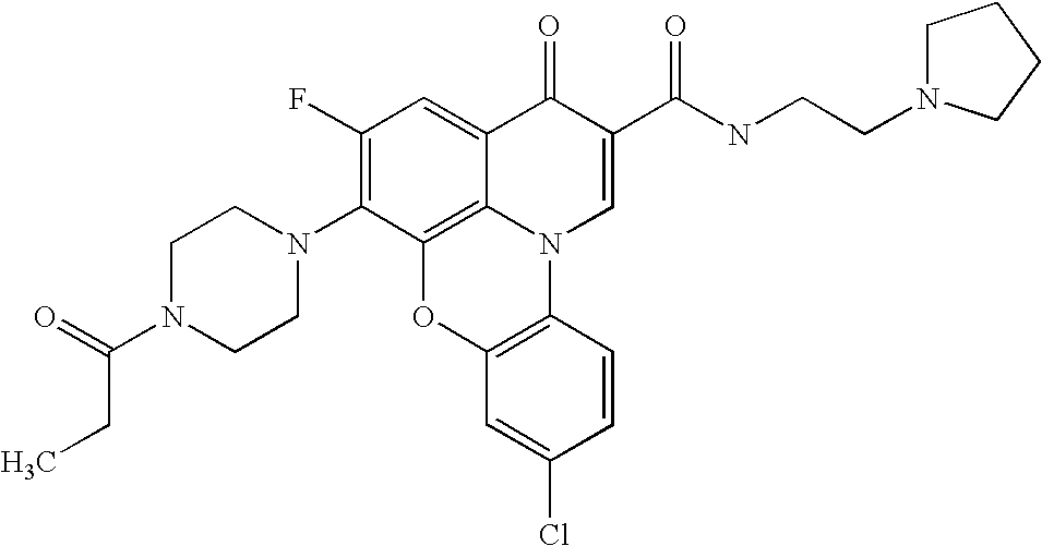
C1(F)=C(N2CCN(C(=O)CC)CC2)C2=C3C(=C1)C(=O)C(C(NCCN1CCCC1)=O)=CN3C1=C(O2)C=C(Cl)C=C1
